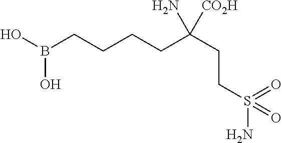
OB(CCCCC(CCS(N)(=O)=O)(N)[CO2H])O
